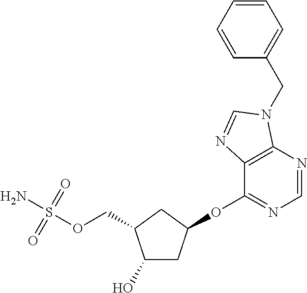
C1(O)CC(OC2=NC=NC3=C2N=CN3CC2=CC=CC=C2)CC1COS(N)(=O)=O
